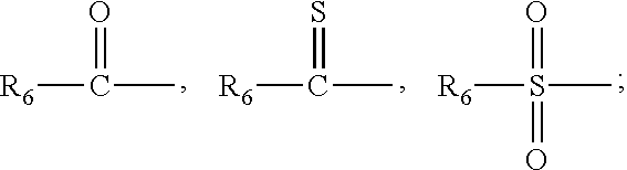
C(C)([R6])=O.C(C)([R6])=S.S(C)([R6])(=O)=O
